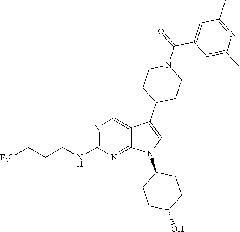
N1=C(NCCC[F3C])N=C2C(=C1)C(C1CCN(C(=O)C3=CC(C)=NC(C)=C3)CC1)=CN2C1CCC(O)CC1
